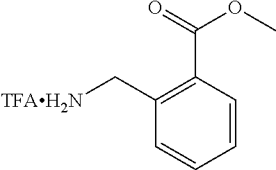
C1(C[TFAH2N])=C(C(=O)OC)C=CC=C1
